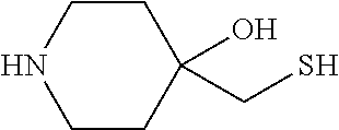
C1CNCCC1(O)CS
